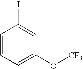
C1=CC=C(O[CF3])C=C1I
